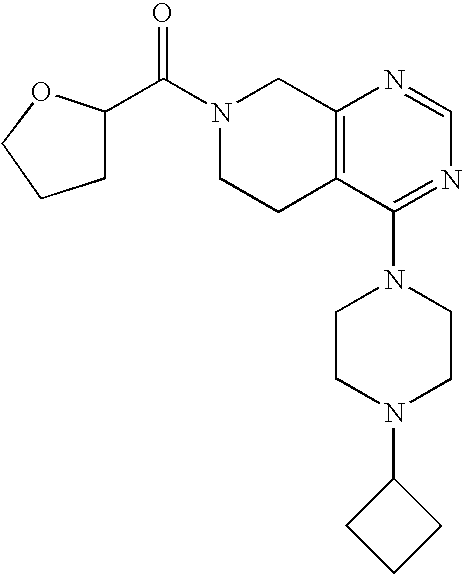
C1(C(N2CCC3=C(C2)N=CN=C3N2CCN(C3CCC3)CC2)=O)OCCC1
